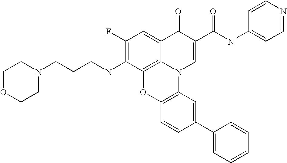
C1(F)=C(NCCCN2CCOCC2)C2=C3C(=C1)C(=O)C(C(NC1=CC=NC=C1)=O)=CN3C1=C(O2)C=CC(C2=CC=CC=C2)=C1
